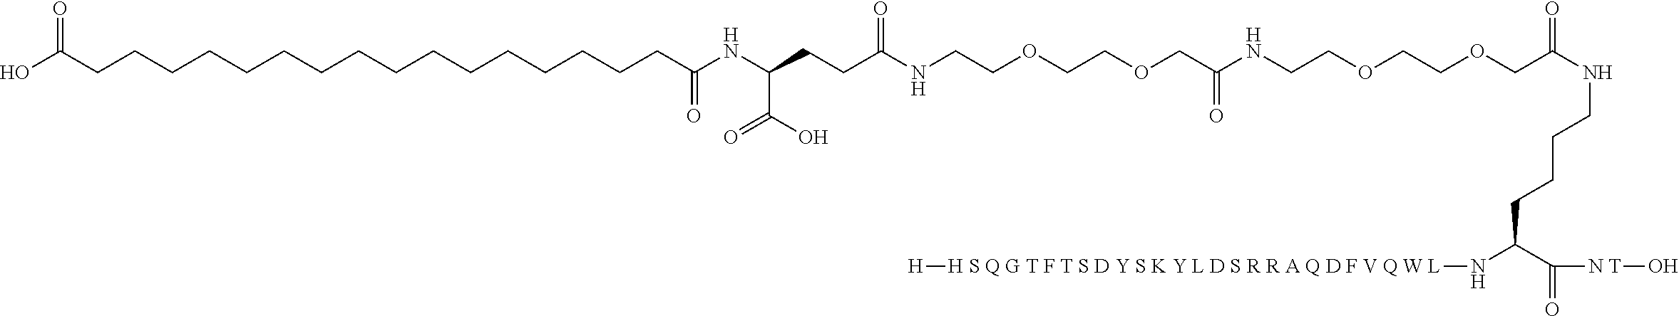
N(C(C([N T]O)=O)CCCCNC(COCCOCCNC(COCCOCCNC(CCC(NC(CCCCCCCCCCCCCCCCC(O)=O)=O)C(O)=O)=O)=O)=O)[H S Q G T F T S D Y S K Y L D S R R A Q D F V Q W L][H]
